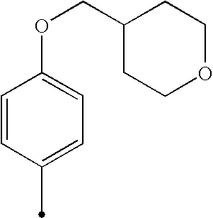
C1=CC(C)=CC=C1OCC1CCOCC1
